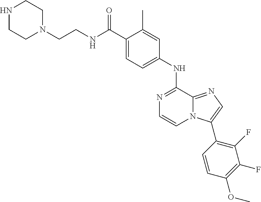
C1(NC2=NC=CN3C2=NC=C3C2=C(F)C(F)=C(OC)C=C2)=CC=C(C(NCCN2CCNCC2)=O)C(C)=C1
